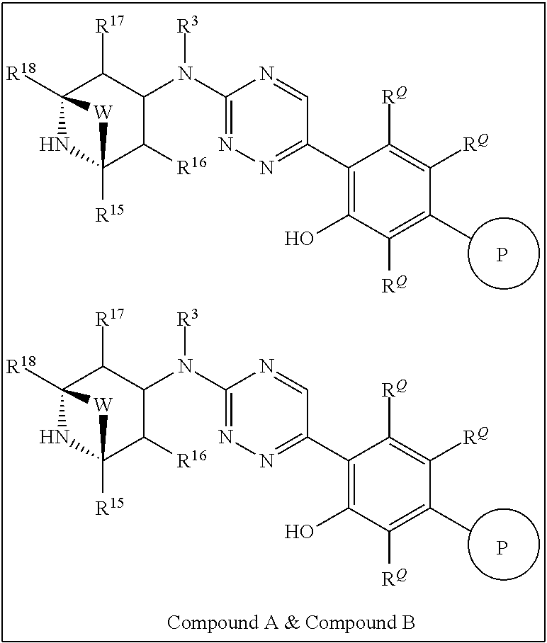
C12([R18])NC([R15])(C([R16])C(N([R3])C3=NN=C(C4=C(O)C([RQ])=C(C)C([RQ])=C4[RQ])C=N3)C1[R17])[W]2.P.C12([R18])NC([R15])(C([R16])C(N([R3])C3=NN=C(C4=C(O)C([RQ])=C(C)C([RQ])=C4[RQ])C=N3)C1[R17])[W]2.P
